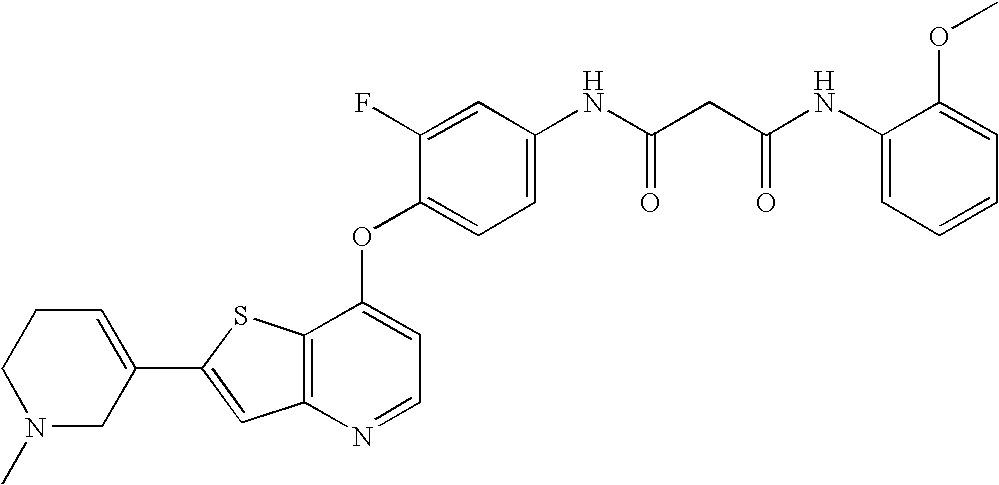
C12=C(SC(C3=CCCN(C)C3)=C1)C(OC1=CC=C(NC(CC(NC3=CC=CC=C3OC)=O)=O)C=C1F)=CC=N2
